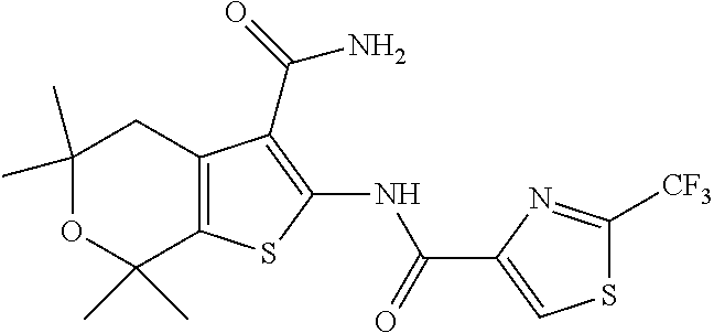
C1(C)(C)OC(C)(C)C2=C(C1)C(C(N)=O)=C(NC(=O)C1=CSC([CF3])=N1)S2
